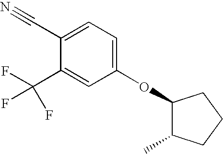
C1(OC2=CC=C(C#N)C(C(F)(F)F)=C2)C(C)CCC1
